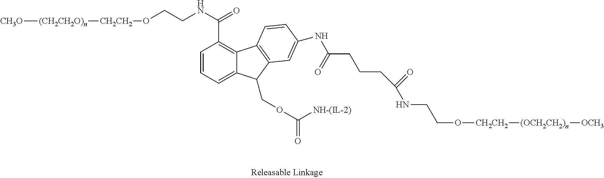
[CH3O][(CH2CH2O)n][CH2CH2]OCCNC(C1=C2C(=CC=C1)C(COC([NH-(IL-2)])=O)C1=C2C=CC(NC(=O)CCCC(NCCO[CH2CH2][(OCH2CH2)n][OCH3])=O)=C1)=O
